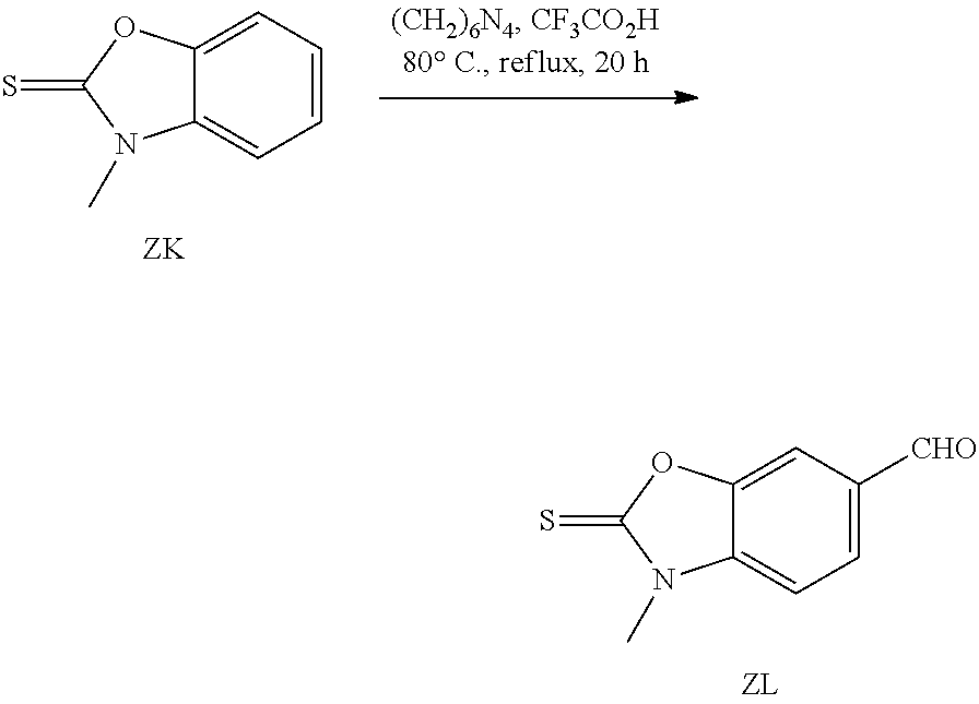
C1=C2C(=CC=C1)N(C)C(=S)O2.C1=C2C(=CC=C1[CHO])N(C)C(=S)O2
